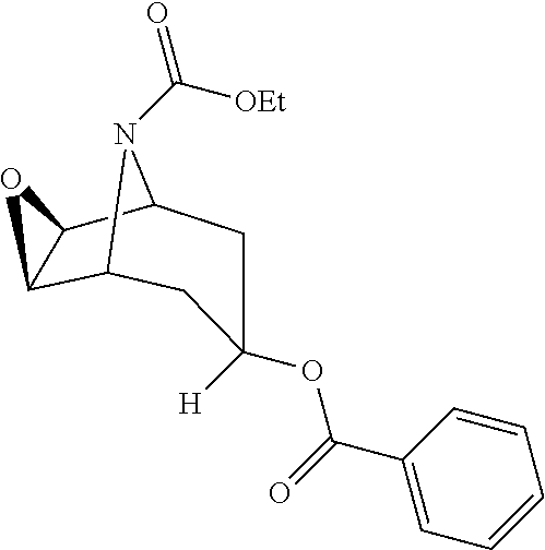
C(=O)(OC1([H])CC2C3C(C(N2C(=O)[OEt])C1)O3)C1=CC=CC=C1
